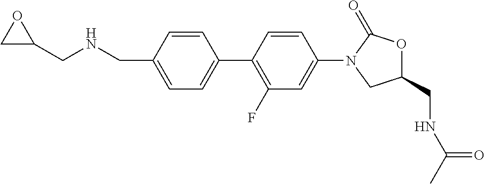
C1(CNC(C)=O)OC(=O)N(C2=CC(F)=C(C3=CC=C(CNCC4OC4)C=C3)C=C2)C1
